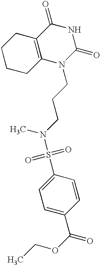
C1CCC2=C(C1)C(=O)NC(=O)N2CCCN(S(C1=CC=C(C(OCC)=O)C=C1)(=O)=O)C
